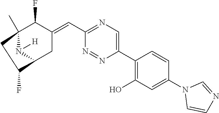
C12(C)N([H])C(CC(=CC3=NC=C(C4=C(O)C=C(N5C=CN=C5)C=C4)N=N3)C1F)C(F)C2
